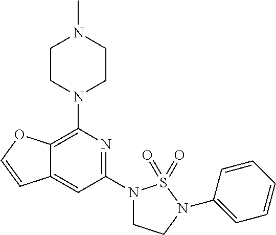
C12=C(N3CCN(C)CC3)N=C(N3CCN(C4=CC=CC=C4)S3(=O)=O)C=C1C=CO2
